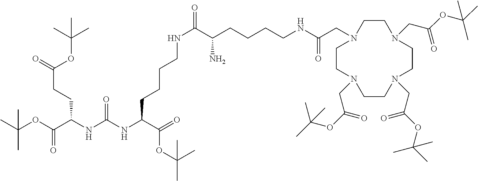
O(C(C(NC(NC(C(=O)OC(C)(C)C)CCCCNC(C(CCCCNC(CN1CCN(CC(OC(C)(C)C)=O)CCN(CC(=O)OC(C)(C)C)CCN(CC(OC(C)(C)C)=O)CC1)=O)N)=O)=O)CCC(=O)OC(C)(C)C)=O)C(C)(C)C
